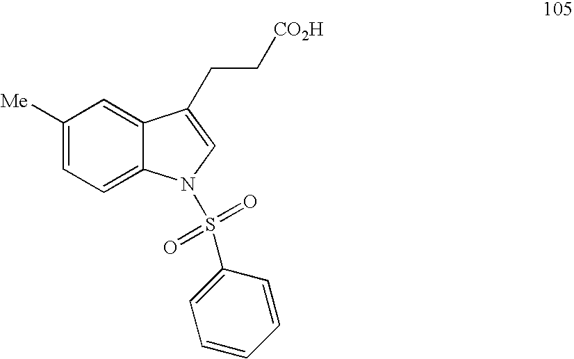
C1([Me])=CC=C2C(=C1)C(CC[CO2H])=CN2S(=O)(=O)C1=CC=CC=C1
